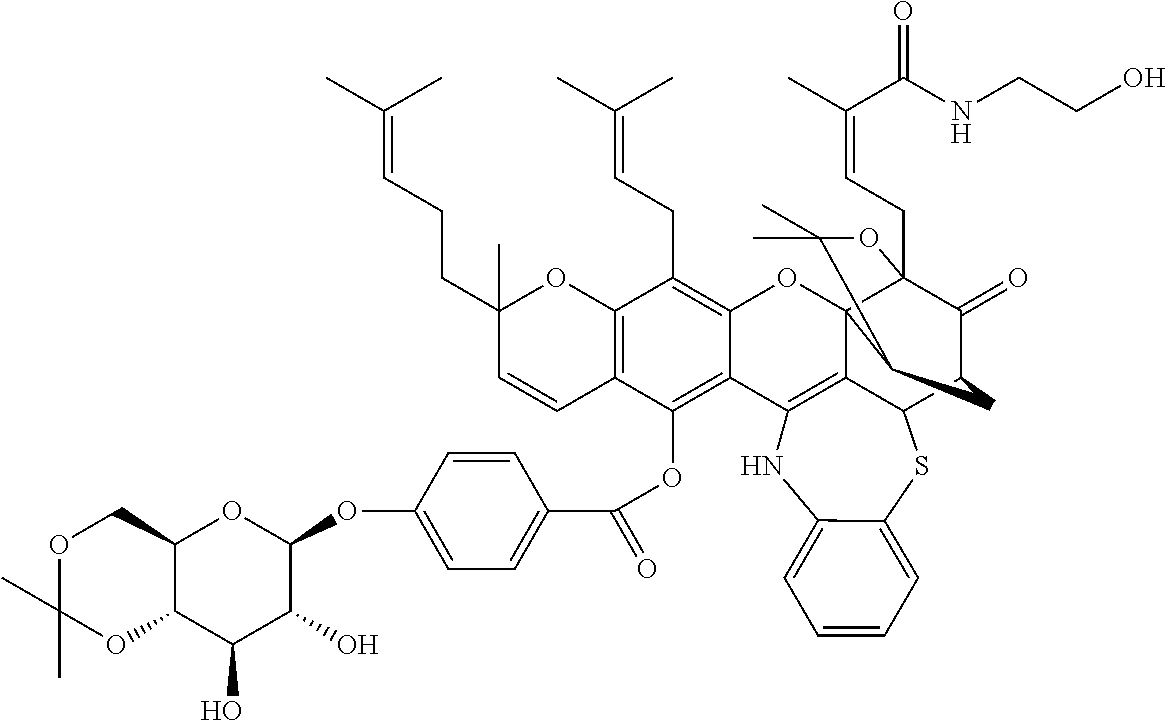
C12=C(C(OC(C3=CC=C(OC4OC5C(C(O)C4O)OC(C)(C)OC5)C=C3)=O)=C3C(=C1CC=C(C)C)OC14C5=C3NC3=CC=CC=C3SC5C3C(=O)C1(CC=C(C(=O)NCCO)C)OC(C)(C)C4C3)C=CC(CCC=C(C)C)(C)O2
